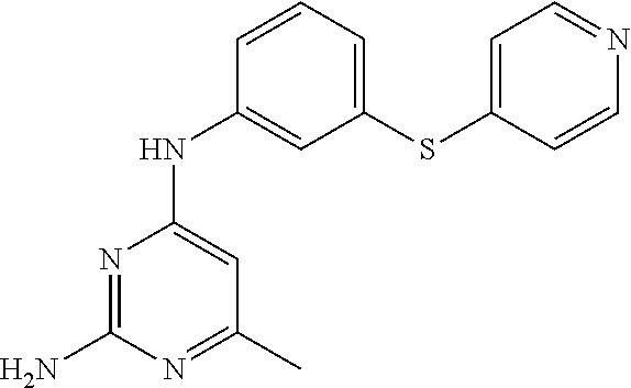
C1=CC=C(SC2=CC=NC=C2)C=C1NC1=CC(C)=NC(N)=N1
